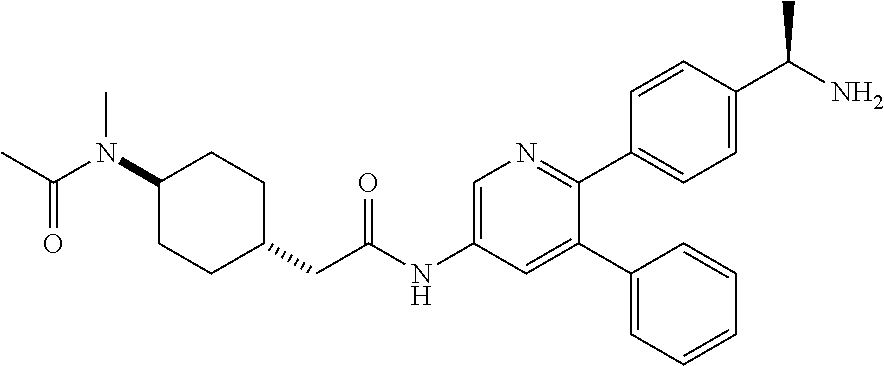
CC(N(C1CCC(CC(NC2=CN=C(C3=CC=C(C(N)C)C=C3)C(C3=CC=CC=C3)=C2)=O)CC1)C)=O
